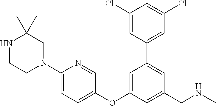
C1(Cl)=CC(C2=CC(CNC)=CC(OC3=CC=C(N4CC(C)(C)NCC4)N=C3)=C2)=CC(Cl)=C1
